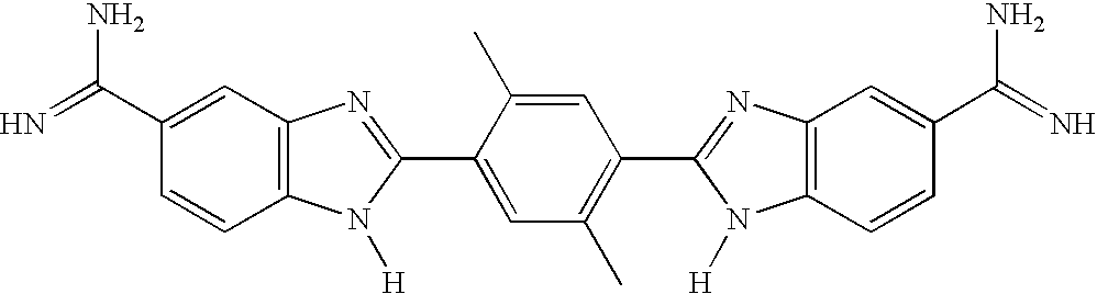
C1(C(=N)N)=CC2=C(C=C1)N([H])C(C1=CC(C)=C(C3=NC4=C(N3[H])C=CC(C(=N)N)=C4)C=C1C)=N2
